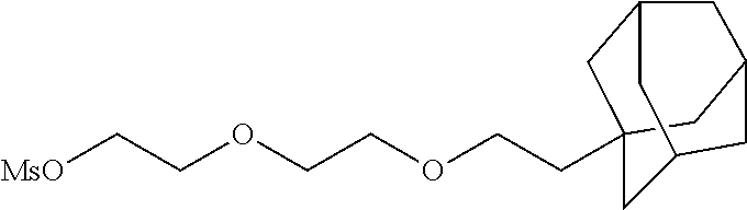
[MsO]CCOCCOCCC12CC3CC(C1)CC(C2)C3
